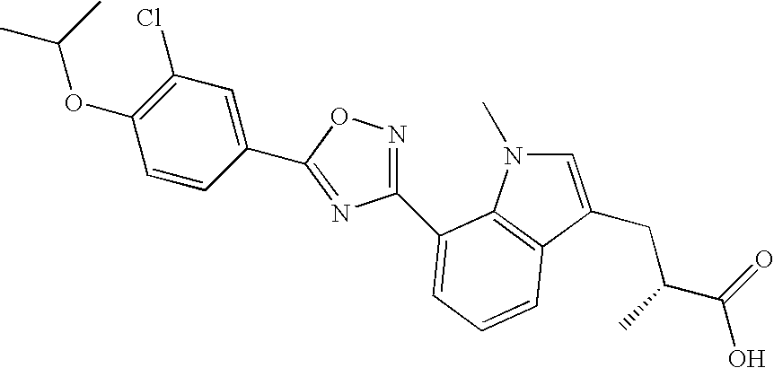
C1(OC(C)C)=C(Cl)C=C(C2=NC(C3=CC=CC4=C3N(C)C=C4CC(C)C(O)=O)=NO2)C=C1
